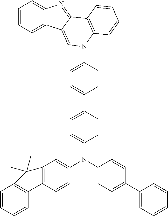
C1=CC=C2C(=C1)N=C1C2=CN(C2=CC=C(C3=CC=C(N(C4=CC=C(C5=CC=CC=C5)C=C4)C4=CC5=C(C=C4)C4=C(C=CC=C4)C5(C)C)C=C3)C=C2)C2=C1C=CC=C2
